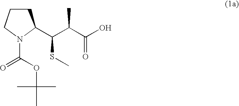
C1CCN(C(=O)OC(C)(C)C)C1C(C(C(O)=O)C)SC
